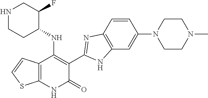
C1=CC2=C(C=C1N1CCN(C)CC1)NC(C1=C(NC3C(F)CNCC3)C3=C(NC1=O)SC=C3)=N2
